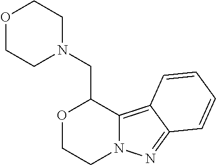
O1CCN2C(=C3C(=N2)C=CC=C3)C1CN1CCOCC1
